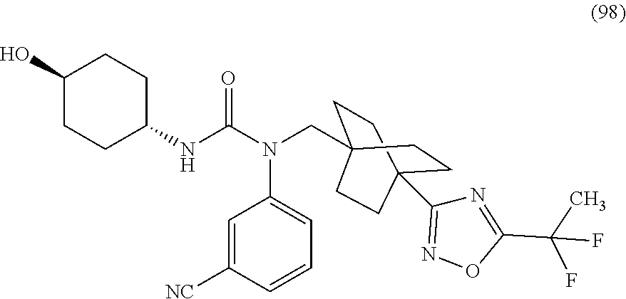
C1=C([NC])C=CC=C1N(C(NC1CCC(O)CC1)=O)CC12CCC(C3=NOC(C(C)(F)F)=N3)(CC1)CC2
